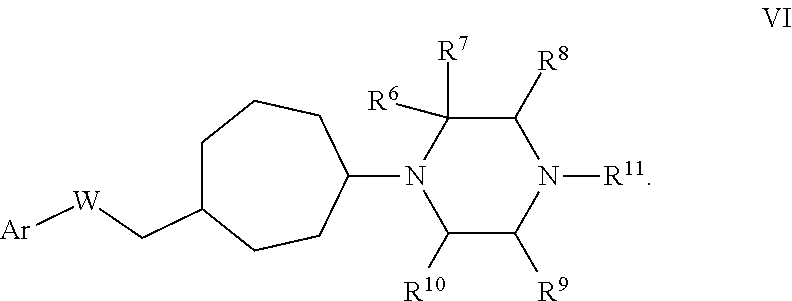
C1(N2C([R10])C([R9])N([R11])C([R8])C2([R7])[R6])CCCC(C[W][Ar])CC1
